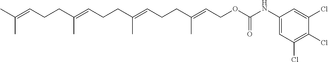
CC(=CCCC(=CCCC(=CCCC(=CCOC(NC1=CC(Cl)=C(Cl)C(Cl)=C1)=O)C)C)C)C
